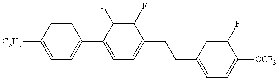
C1=C([C3H7])C=CC(C2=CC=C(CCC3=CC=C([OCF3])C(F)=C3)C(F)=C2F)=C1
